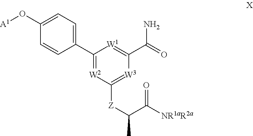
C1(O[A1])=CC=C(C2=[W2]C([Z]C(C(=O)[NR1aR2a])C)=[W3]C(C(N)=O)=[W1]2)C=C1
